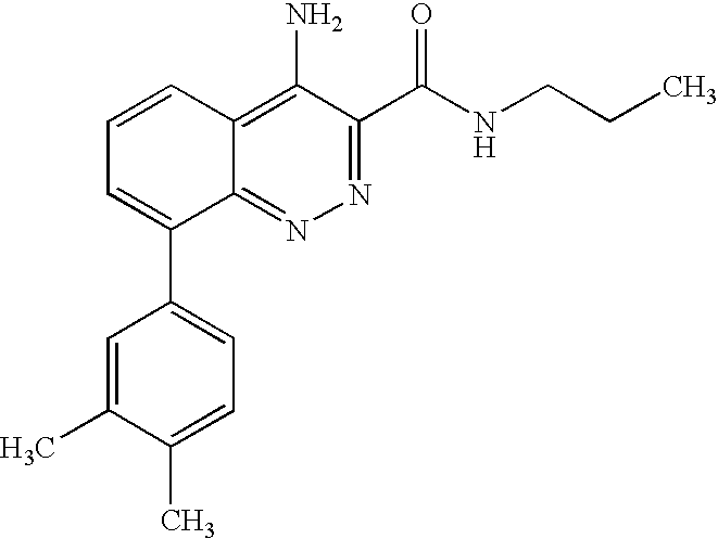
C1=CC2=C(N)C(C(NCCC)=O)=NN=C2C(C2=CC=C(C)C(C)=C2)=C1
